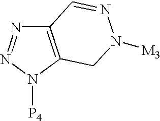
C12=C(N([P4])N=N1)CN([M3])N=C2
